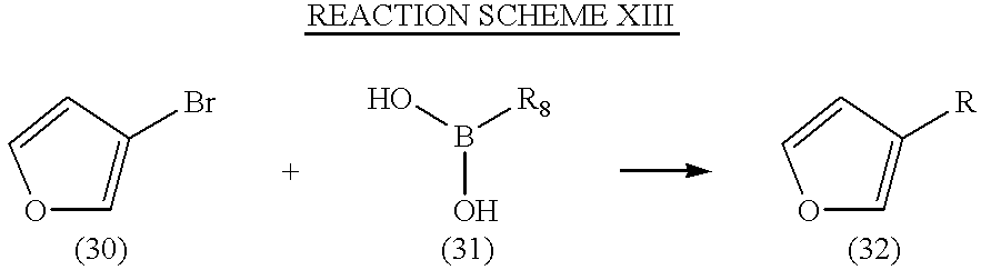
C1=C(Br)C=CO1.OB([R8])O.C1=C([R])C=CO1
